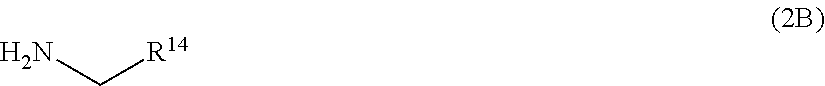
[R14]CN
